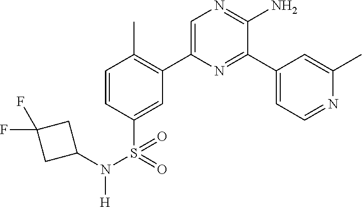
C1=CC(S(=O)(N(C2CC(F)(F)C2)[H])=O)=CC(C2=CN=C(N)C(C3=CC=NC(C)=C3)=N2)=C1C
